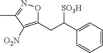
C1(CC(C2=CC=CC=C2)[SO3H])=C([O2N])C(C)=NO1
